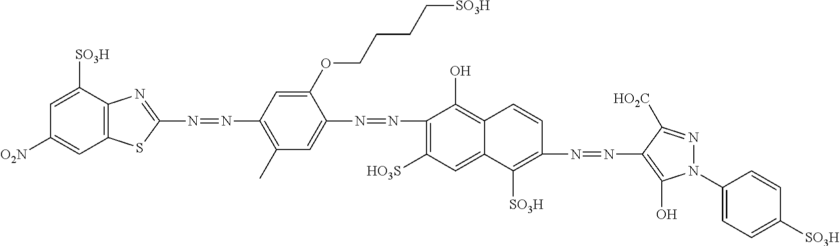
N(=NC1=C(C)C=C(N=NC2=C([HO3S])C=C3C(=C2O)C=CC(N=NC2=C(O)N(C4=CC=C([SO3H])C=C4)N=C2[HO2C])=C3[SO3H])C(OCCCC[SO3H])=C1)C1=NC2=C(S1)C=C([O2N])C=C2[SO3H]
